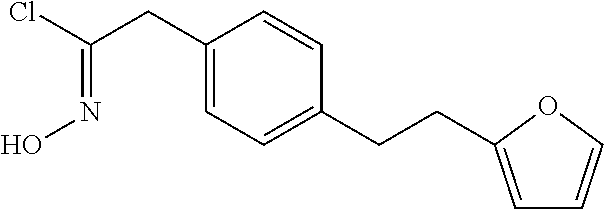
C1(CC(Cl)=NO)=CC=C(CCC2=CC=CO2)C=C1
